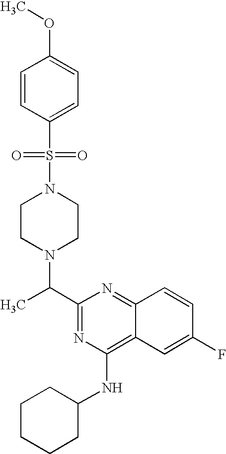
C1(C(C)N2CCN(S(=O)(=O)C3=CC=C(OC)C=C3)CC2)=NC(NC2CCCCC2)=C2C(=N1)C=CC(F)=C2
